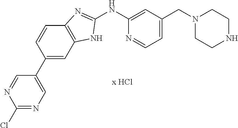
C1(NC2=CC(CN3CCNCC3)=CC=N2)=NC2=C(N1)C=C(C1=CN=C(Cl)N=C1)C=C2
